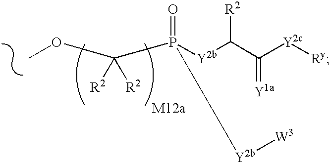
COC(P([Y2b]C(C(=[Y1a])[Y2c][Ry])[R2])(=O)[Y2b][W3])([R2])[R2]
